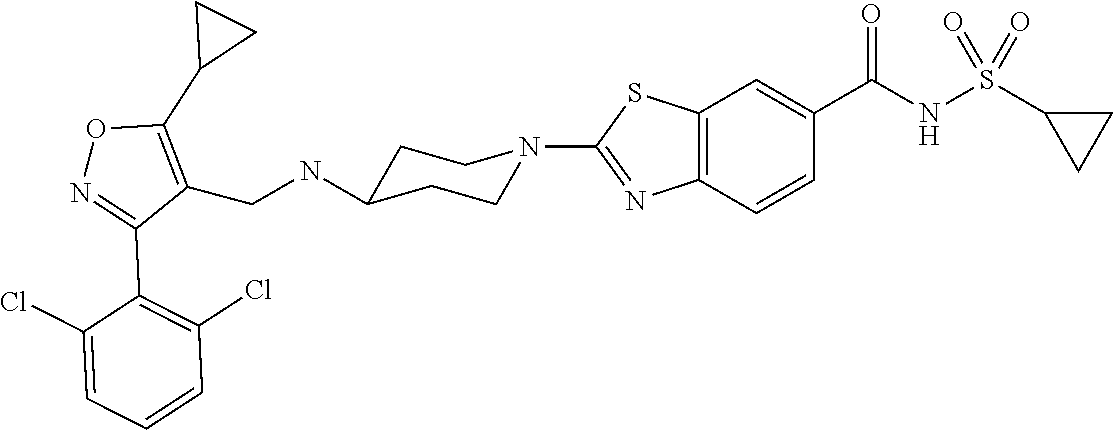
C1CC(NCC2=C(C3CC3)ON=C2C2=C(Cl)C=CC=C2Cl)CCN1C1=NC2=C(C=C(C(NS(C3CC3)(=O)=O)=O)C=C2)S1
